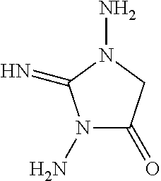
N1(N)C(=O)CN(N)C1=N
